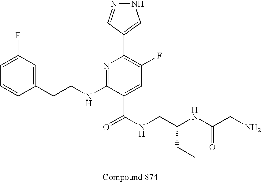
C1=CC(CCNC2=NC(C3=CNN=C3)=C(F)C=C2C(=O)NCC(NC(CN)=O)CC)=CC(F)=C1
